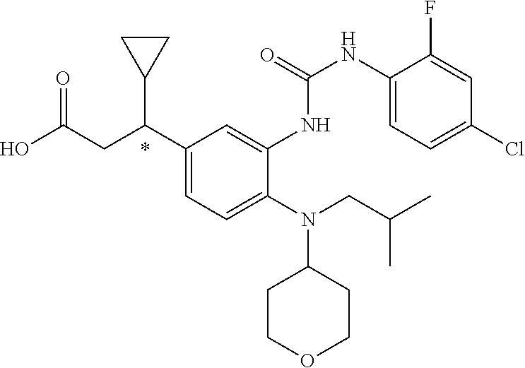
N(C1CCOCC1)(CC(C)C)C1=CC=C(C(CC(O)=O)C2CC2)C=C1NC(=O)NC1=CC=C(Cl)C=C1F
